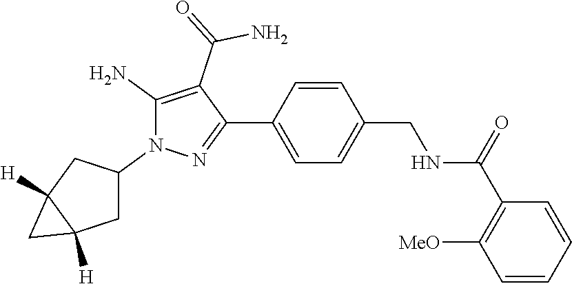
C1=CC(C2=NN(C3CC4([H])C([H])(C3)C4)C(N)=C2C(N)=O)=CC=C1CNC(C1=C([MeO])C=CC=C1)=O
